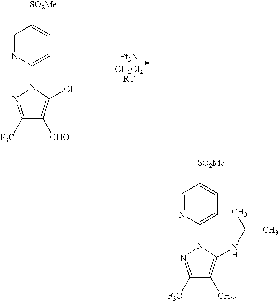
[Et3N].C1(N2N=C([F3C])C([CHO])=C2Cl)=CC=C([SO2Me])C=N1.C1(N2N=C([F3C])C([CHO])=C2NC(C)C)=CC=C([SO2Me])C=N1
